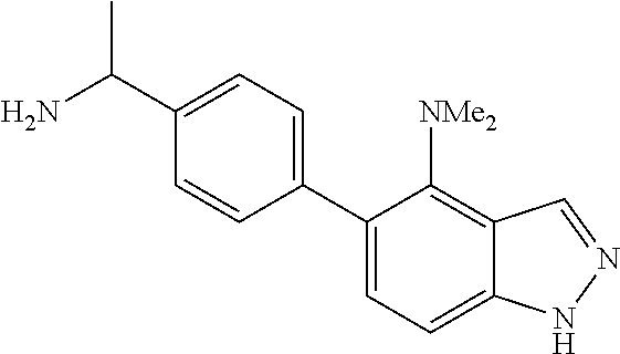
C1(C2=CC=C3C(=C2[NMe2])C=NN3)=CC=C(C(N)C)C=C1
